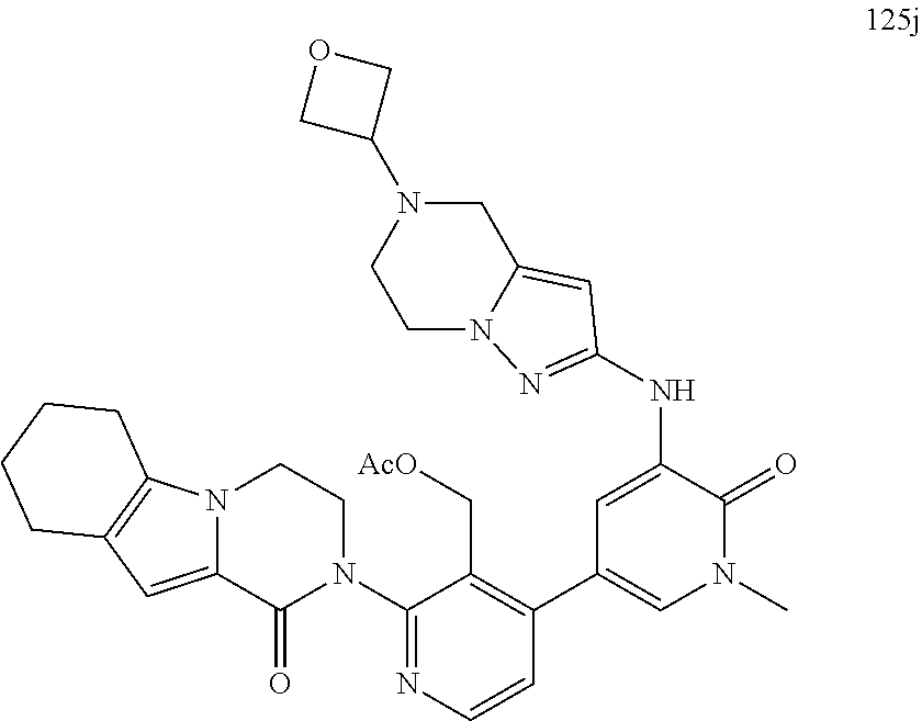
N12C(=CC3=C1CCCC3)C(=O)N(C1=NC=CC(C3=CN(C)C(=O)C(NC4=NN5C(=C4)CN(C4COC4)CC5)=C3)=C1C[AcO])CC2
